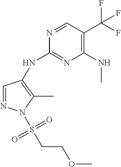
C1(NC2=C(C)N(S(CCOC)(=O)=O)N=C2)=NC(NC)=C(C(F)(F)F)C=N1
